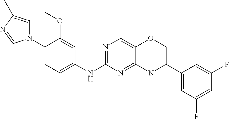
C1(N2C=C(C)N=C2)=CC=C(NC2=NC=C3C(=N2)N(C)C(C2=CC(F)=CC(F)=C2)CO3)C=C1OC
